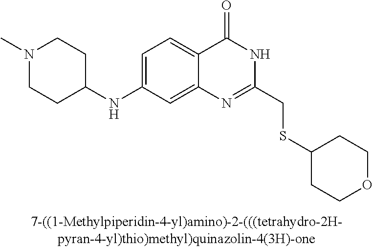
C1(NC2CCN(C)CC2)=CC=C2C(=C1)N=C(CSC1CCOCC1)NC2=O
